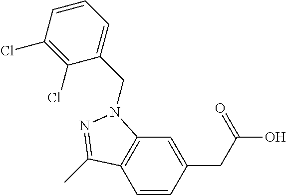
C1=CC(CC(O)=O)=CC2=C1C(C)=NN2CC1=CC=CC(Cl)=C1Cl
